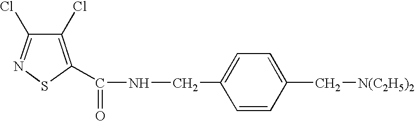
C1(Cl)=C(C(NCC2=CC=C(C[N(C2H5)2])C=C2)=O)SN=C1Cl
